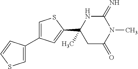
C1(=N)NC(C2=CC(C3=CSC=C3)=CS2)(C)CC(=O)N1C
